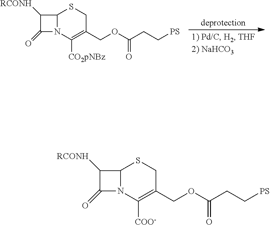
C12N(C([CO2pNBz])=C(COC(CC[PS])=O)CS1)C(=O)C2[RCONH].C12N(C([COO-])=C(COC(CC[PS])=O)CS1)C(=O)C2[RCONH]
